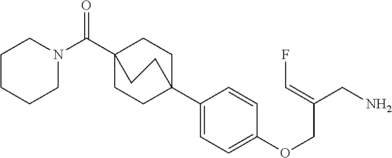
C1(C23CCC(C(N4CCCCC4)=O)(CC2)CC3)=CC=C(OCC(CN)=CF)C=C1
